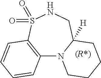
C12=C(S(=O)(=O)NCC3([H])N1CCCC3)C=CC=C2
